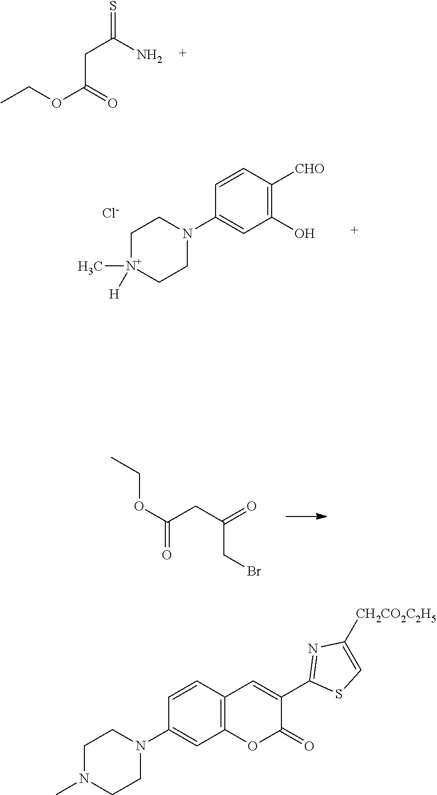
C(CC(CBr)=O)(OCC)=O.C1(N2CC[N+](C)([H])CC2)=CC(O)=C([CHO])C=C1.[Cl-].CCOC(=O)CC(=S)N.C12=C(C=C(C3=NC([CH2CO2C2H5])=CS3)C(=O)O1)C=CC(N1CCN(C)CC1)=C2
